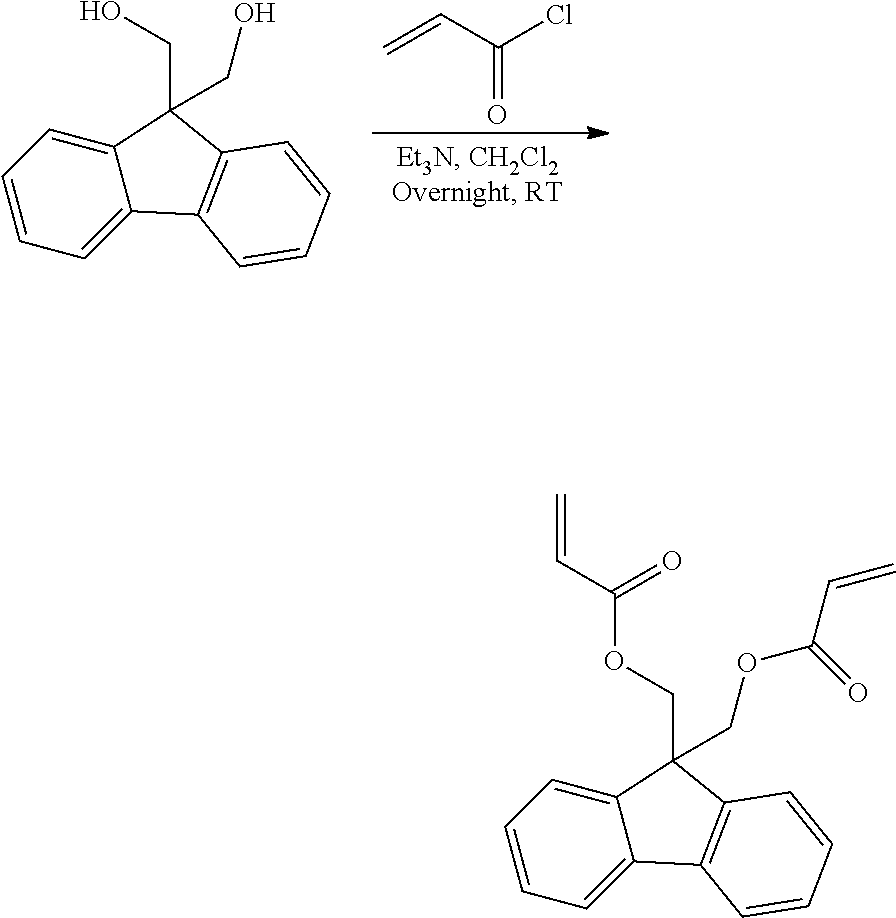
C(C(=O)Cl)=C.C12=CC=CC=C1C1=C(C2(CO)CO)C=CC=C1.C12=CC=CC=C1C1=C(C2(COC(=O)C=C)COC(=O)C=C)C=CC=C1
